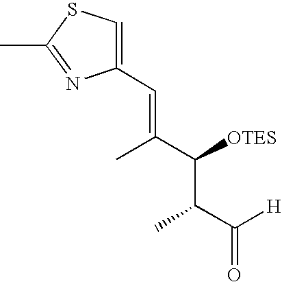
C1(C=C(C([OTES])C(C(=O)[H])C)C)=CSC(C)=N1
